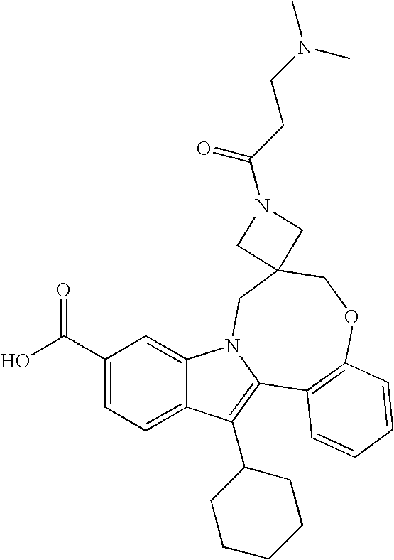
C1(C(=O)O)=CC=C2C(=C1)N1C(=C2C2CCCCC2)C2=C(OCC3(C1)CN(C(CCN(C)C)=O)C3)C=CC=C2
